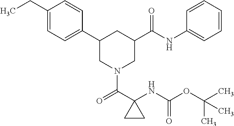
C1(CC)=CC=C(C2CN(C(C3(NC(OC(C)(C)C)=O)CC3)=O)CC(C(NC3=CC=CC=C3)=O)C2)C=C1
